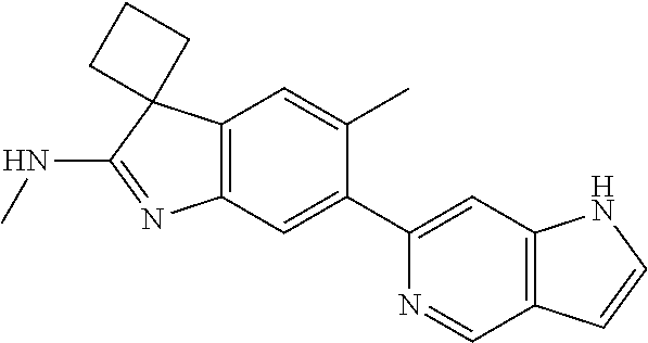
C1(C2=CC3=C(C=C2C)C2(C(NC)=N3)CCC2)=CC2=C(C=N1)C=CN2
